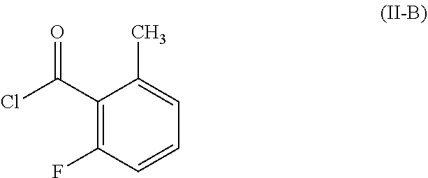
C1(C(Cl)=O)=C(F)C=CC=C1C
